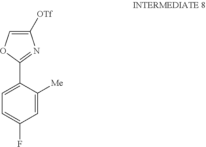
C1=C([Me])C(C2=NC([OTf])=CO2)=CC=C1F
